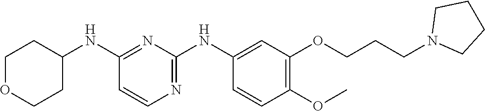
C1(NC2CCOCC2)=NC(NC2=CC(OCCCN3CCCC3)=C(OC)C=C2)=NC=C1
